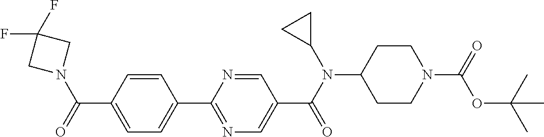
C1(C(=O)N2CC(F)(F)C2)=CC=C(C2=NC=C(C(N(C3CC3)C3CCN(C(=O)OC(C)(C)C)CC3)=O)C=N2)C=C1
